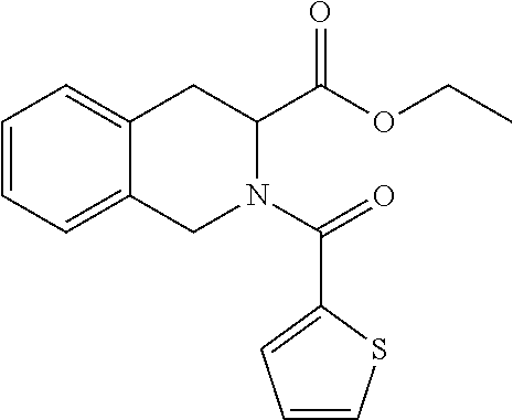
C1=CC=C2C(=C1)CC(C(OCC)=O)N(C(=O)C1=CC=CS1)C2
